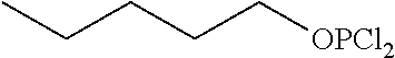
CCCCC[OPCl2]
